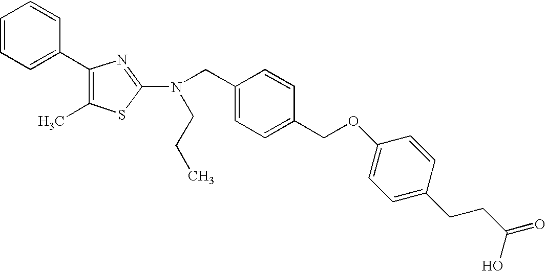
C1=CC=C(C2=C(C)SC(N(CC3=CC=C(COC4=CC=C(CCC(=O)O)C=C4)C=C3)CCC)=N2)C=C1
